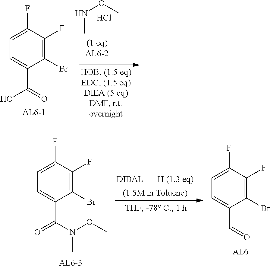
C1(Br)=C(F)C(F)=CC=C1C(=O)O.N(OC)C.Cl.[DIBAL][H (1.3 eq)].C1(Br)=C(F)C(F)=CC=C1C(N(OC)C)=O.C1(Br)=C(F)C(F)=CC=C1C=O
